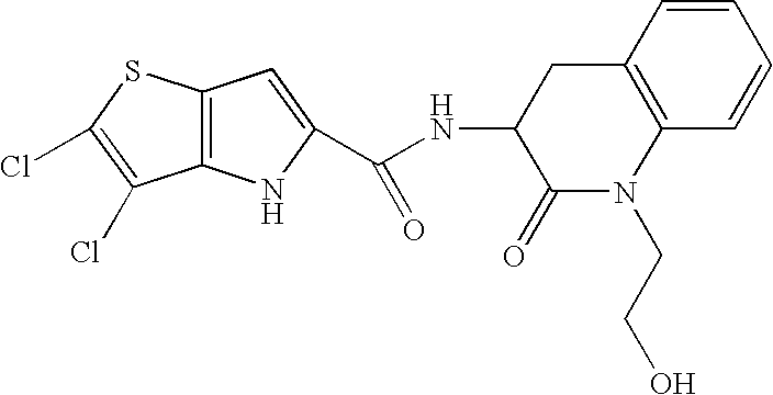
C1=CC2=C(C=C1)N(CCO)C(=O)C(NC(C1=CC3=C(N1)C(Cl)=C(Cl)S3)=O)C2
